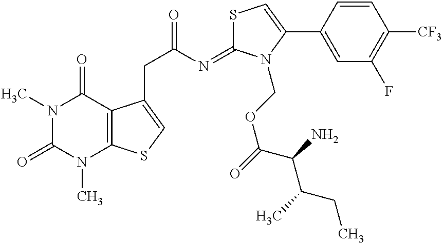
N1(C)C(=O)N(C)C2=C(C1=O)C(CC(=O)N=C1SC=C(C3=CC(F)=C([CF3])C=C3)N1COC(=O)C(C(C)CC)N)=CS2
